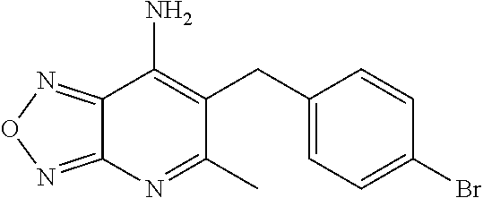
C1(CC2=CC=C(Br)C=C2)=C(N)C2=NON=C2N=C1C
